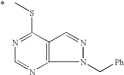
N1=C(SC)C2=C(N=C1)N(C[Ph])N=C2
